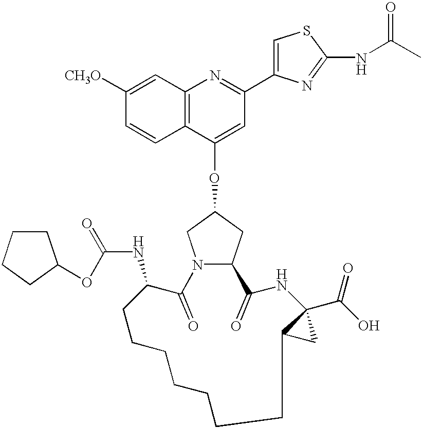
C12=C(C(OC3CN4C(C3)C(=O)NC3(C(O)=O)C(C3)CCCCCCCC(NC(OC3CCCC3)=O)C4=O)=CC(C3=CSC(NC(C)=O)=N3)=N1)C=CC([CH3O])=C2
